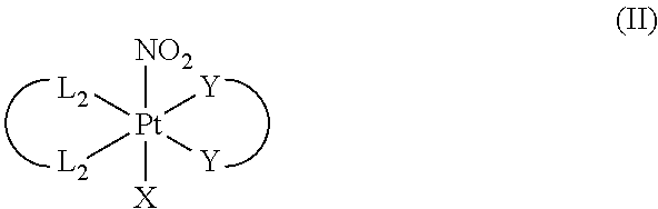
[NO2][Pt]([X])([L2])([L2])([Y])[Y]
